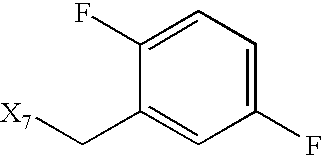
C1(F)=CC=C(F)C=C1C[X7]
